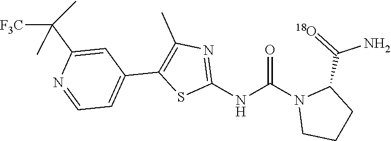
O=C(N1CCCC1C(=[18O])N)NC1=NC(C)=C(C2=CC=NC(C([F3C])(C)C)=C2)S1
